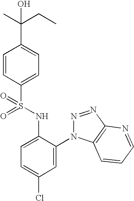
C1=CC(S(=O)(NC2=CC=C(Cl)C=C2N2N=NC3=C2C=CC=N3)=O)=CC=C1C(C)(CC)O
